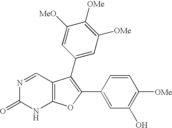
C12=C(C=NC(=O)N1)C(C1=CC([OMe])=C([OMe])C([MeO])=C1)=C(C1=CC(O)=C([OMe])C=C1)O2
